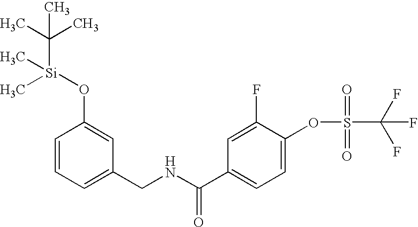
C([Si](C)(C)OC1=CC(CNC(C2=CC=C(OS(=O)(=O)C(F)(F)F)C(F)=C2)=O)=CC=C1)(C)(C)C
